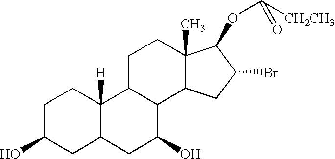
C1C(O)CC2C([H])(C1)C1C(C(O)C2)C2C(C)(CC1)C(OC([CH2CH3])=O)C(Br)C2
